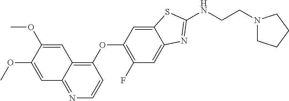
C1=C(OC)C(OC)=CC2=C(OC3=C(F)C=C4C(=C3)SC(NCCN3CCCC3)=N4)C=CN=C12
